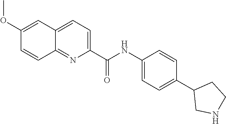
C1(NC(=O)C2=CC=C3C(=N2)C=CC(OC)=C3)=CC=C(C2CNCC2)C=C1
